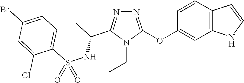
N1=C(OC2=CC3=C(C=C2)C=CN3)N(CC)C(C(C)NS(C2=CC=C(Br)C=C2Cl)(=O)=O)=N1
